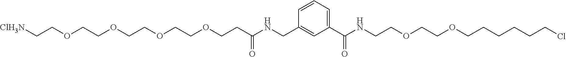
C1=C(C(NCCOCCOCCCCCCCl)=O)C=C(CNC(CCOCCOCCOCCOCC[ClH3N])=O)C=C1
